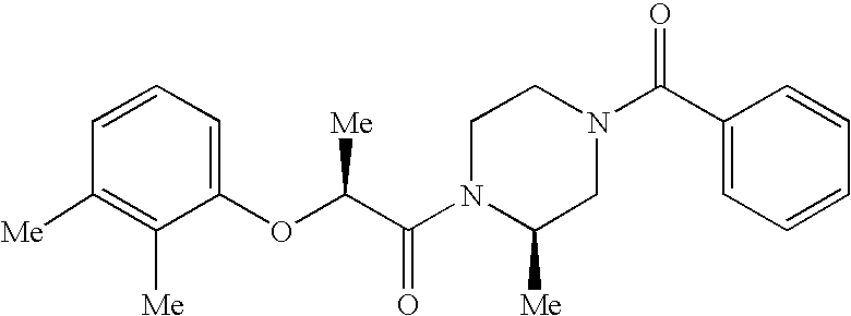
[Me]C1=C([Me])C(OC(C(N2C([Me])CN(C(C3=CC=CC=C3)=O)CC2)=O)[Me])=CC=C1
